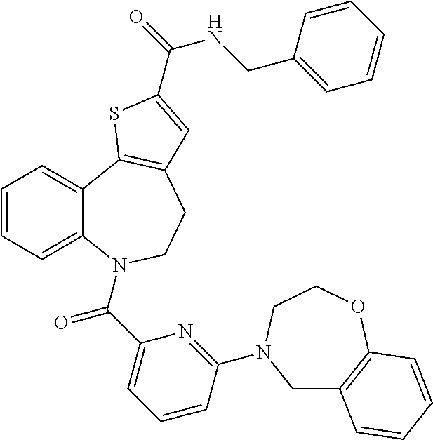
C1=CC=C2C(=C1)C1=C(CCN2C(C2=CC=CC(N3CC4=C(OCC3)C=CC=C4)=N2)=O)C=C(C(=O)NCC2=CC=CC=C2)S1
